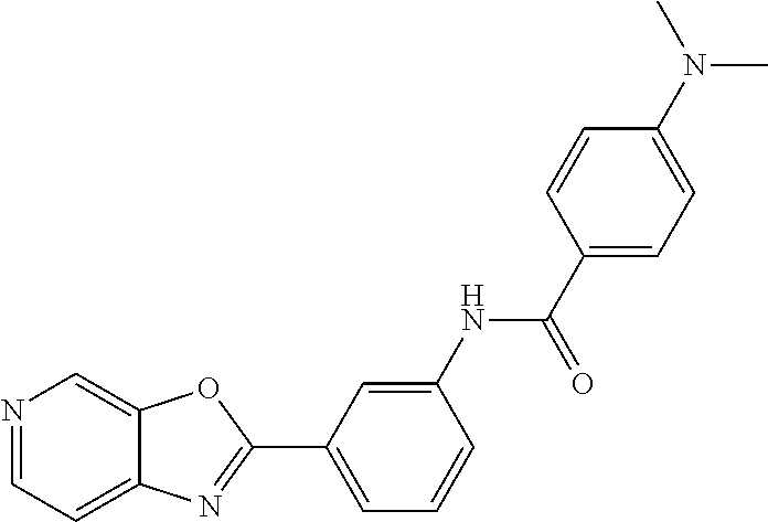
C1=C(NC(=O)C2=CC=C(N(C)C)C=C2)C=CC=C1C1=NC2=CC=NC=C2O1
